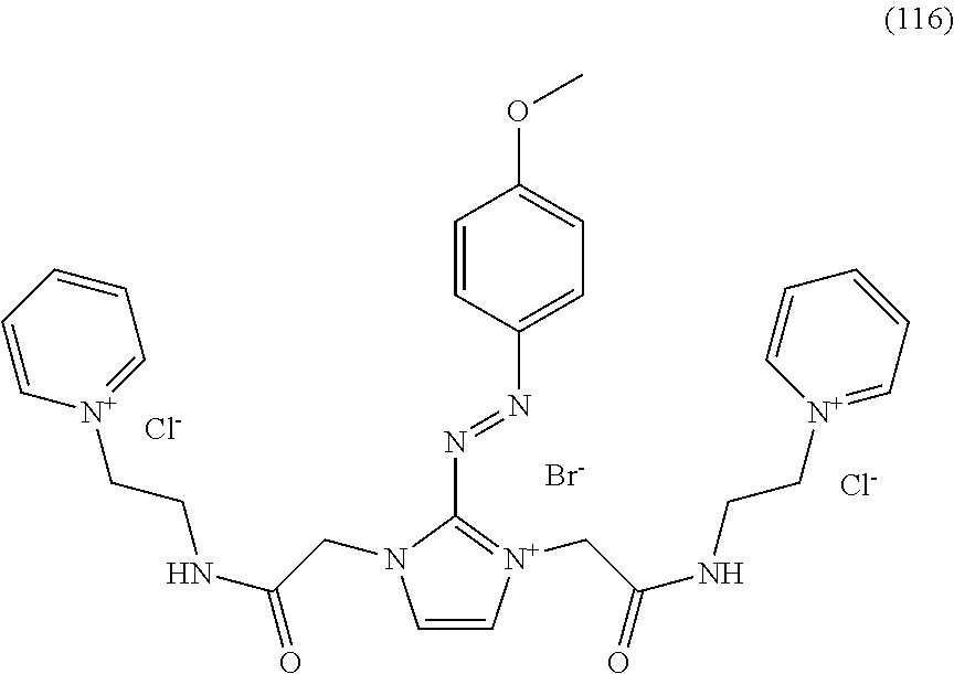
C1=C[N+](CC(NCC[N+]2=CC=CC=C2)=O)=C(N=NC2=CC=C(OC)C=C2)N1CC(NCC[N+]1=CC=CC=C1)=O.[Cl-].[Br-].[Cl-]
